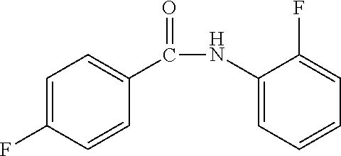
C1=C(F)C=CC(C(NC2=CC=CC=C2F)=O)=C1
